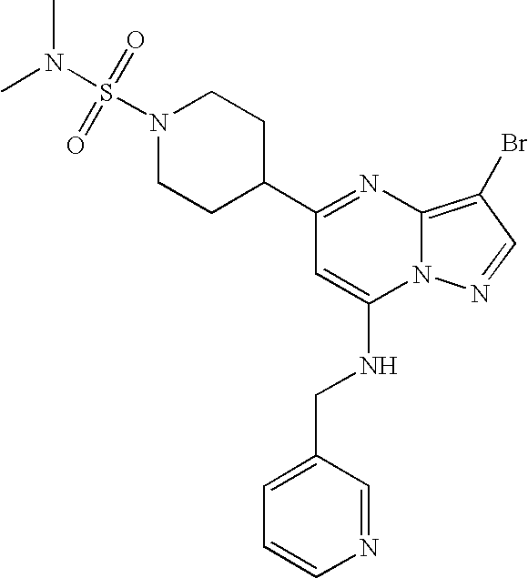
N1(S(N(C)C)(=O)=O)CCC(C2=NC3=C(Br)C=NN3C(NCC3=CC=CN=C3)=C2)CC1
